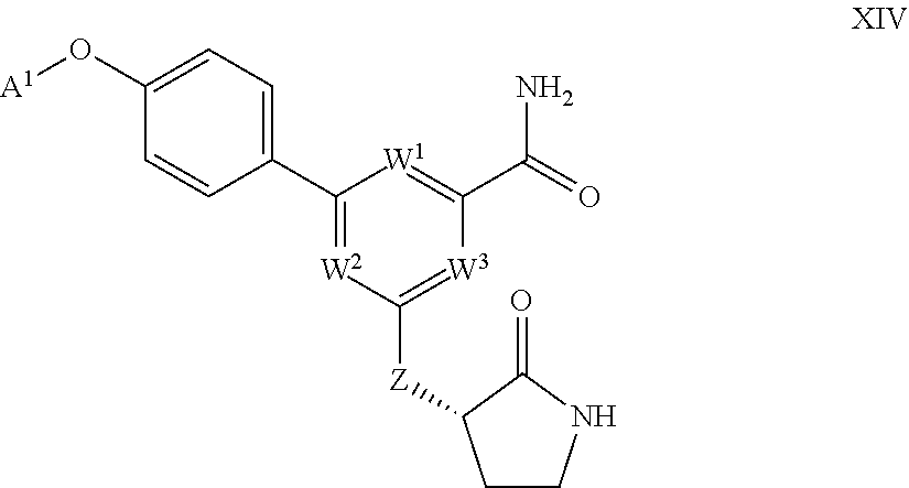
C1(O[A1])=CC=C(C2=[W2]C([Z]C3CCNC3=O)=[W3]C(C(N)=O)=[W1]2)C=C1
